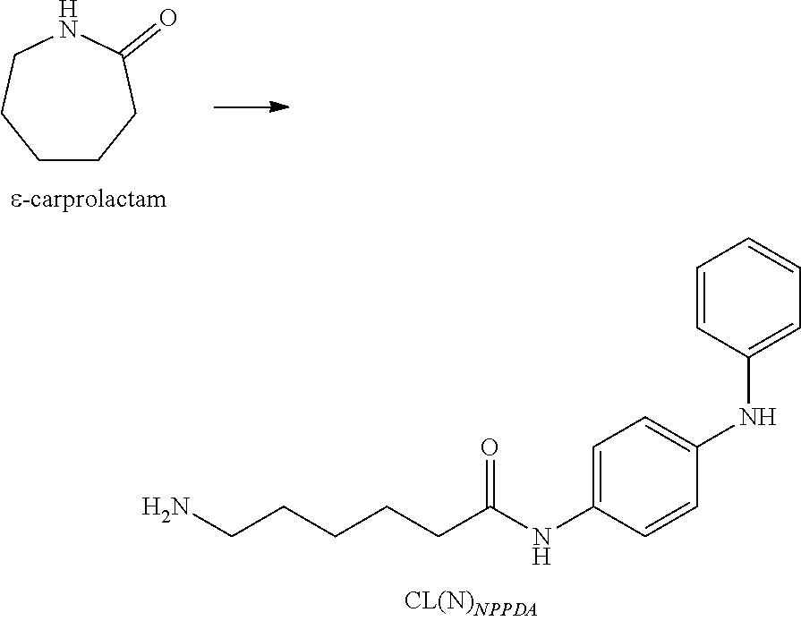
NCCCCCC(NC1=CC=C(NC2=CC=CC=C2)C=C1)=O.C1CCC(=O)NCC1
